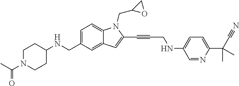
C1=C(CNC2CCN(C(C)=O)CC2)C=C2C(=C1)N(CC1OC1)C(C#CCNC1=CC=C(C(C#N)(C)C)N=C1)=C2
